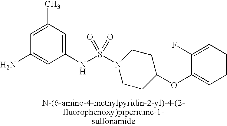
C1=C(C)C=C(NS(N2CCC(OC3=CC=CC=C3F)CC2)(=O)=O)C=C1N
